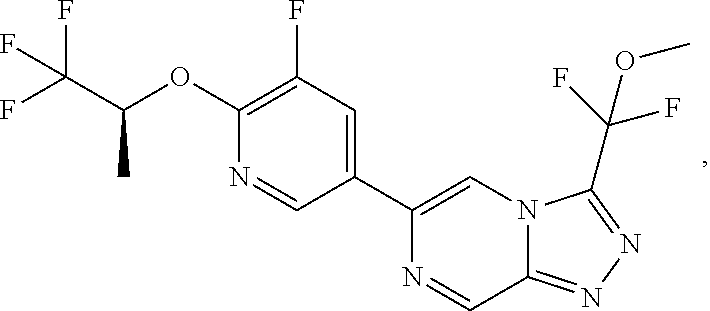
C1(C2=CC(F)=C(OC(C(F)(F)F)C)N=C2)=CN2C(=NN=C2C(F)(F)OC)C=N1
